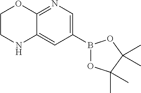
C1(B2OC(C)(C)C(C)(C)O2)=CN=C2C(=C1)NCCO2
